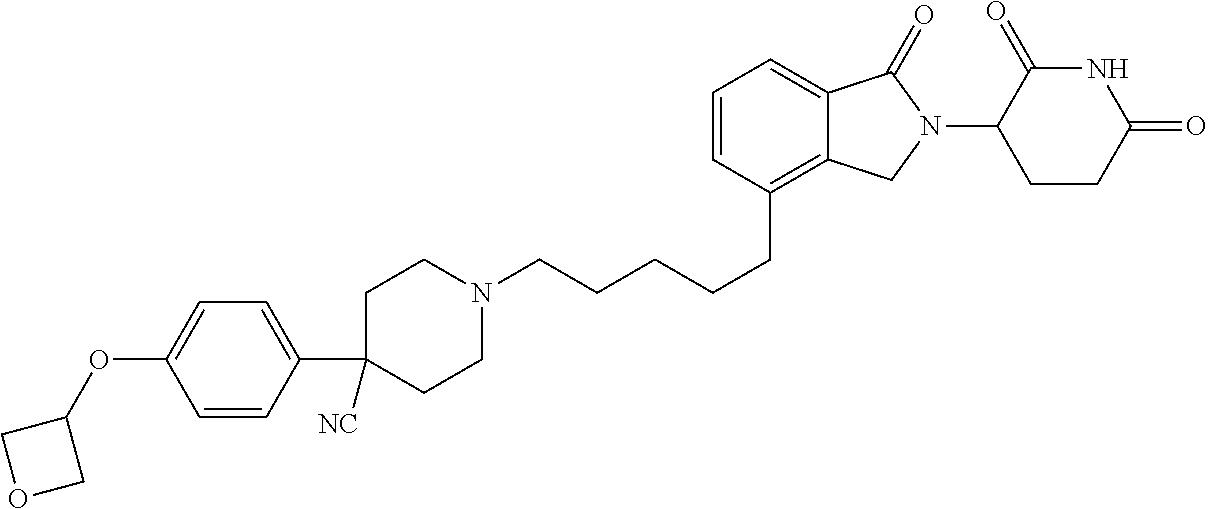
C1CN(CCCCCC2=C3C(=CC=C2)C(=O)N(C2C(=O)NC(=O)CC2)C3)CCC1([NC])C1=CC=C(OC2COC2)C=C1
